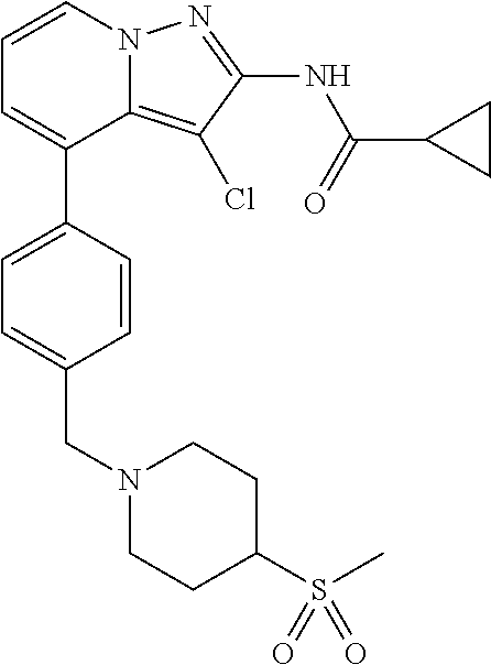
C12=C(Cl)C(NC(C3CC3)=O)=NN1C=CC=C2C1=CC=C(CN2CCC(S(C)(=O)=O)CC2)C=C1
